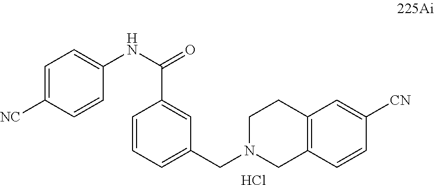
C1=C([NC])C=CC(NC(=O)C2=CC(CN3CC4=C(CC3)C=C([CN])C=C4)=CC=C2)=C1.Cl
